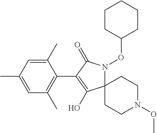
C1(C)=CC(C)=CC(C)=C1C1=C(O)C2(N(OC3CCCCC3)C1=O)CCN(OC)CC2
